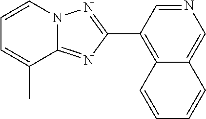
C1(C2=C3C(=CN=C2)C=CC=C3)=NN2C(=N1)C(C)=CC=C2
